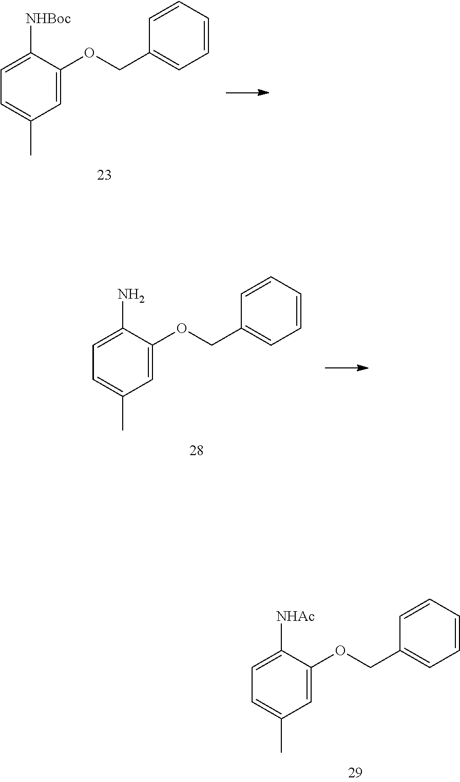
C1=C([NHAc])C(OCC2=CC=CC=C2)=CC(C)=C1.C1=C([NHBoc])C(OCC2=CC=CC=C2)=CC(C)=C1.C1=C(N)C(OCC2=CC=CC=C2)=CC(C)=C1
